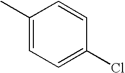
CC1=CC=C(Cl)C=C1
